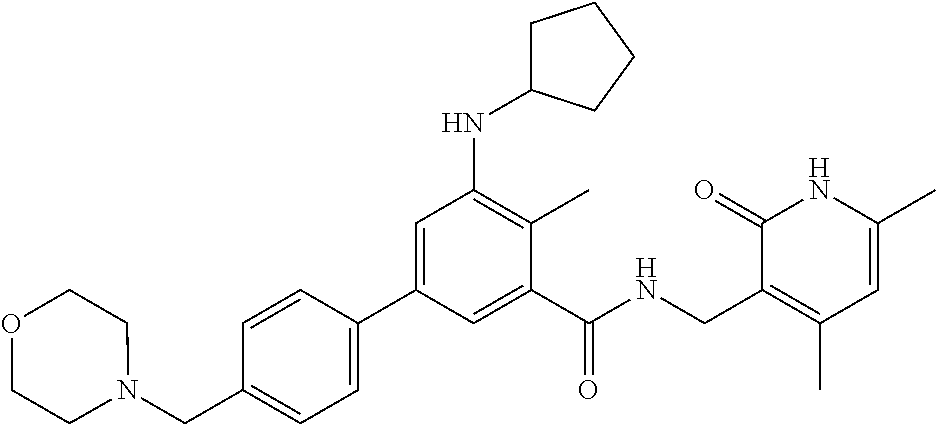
C1=CC(C2=CC(NC3CCCC3)=C(C)C(C(NCC3=C(C)C=C(C)NC3=O)=O)=C2)=CC=C1CN1CCOCC1
